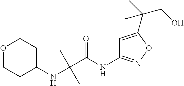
C(NC1CCOCC1)(C(=O)NC1=NOC(C(CO)(C)C)=C1)(C)C
